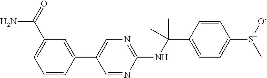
N(C(C1=CC=C([S+](C)[O-])C=C1)(C)C)C1=NC=C(C2=CC(C(=O)N)=CC=C2)C=N1
